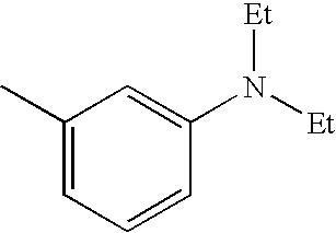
C1(C)=CC=CC(N([Et])[Et])=C1
